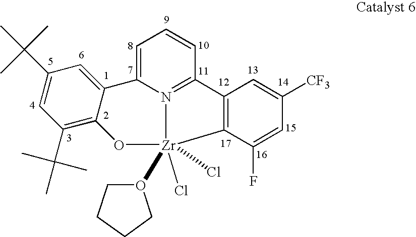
C1(C(C)(C)C)=CC(C(C)(C)C)=C2C(=C1)C1=CC=CC3=N1[Zr](O1CCCC1)(Cl)(Cl)(O2)C1=C3C=C([CF3])C=C1F
